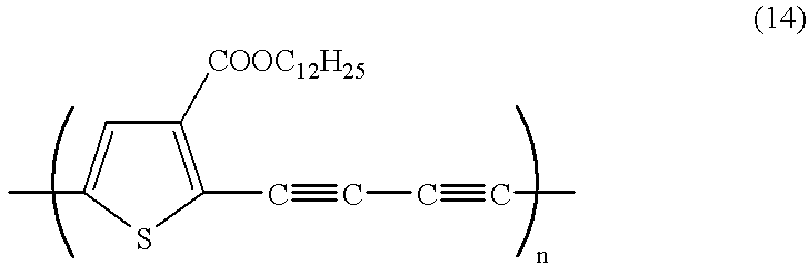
C1([COOC12H25])=C(C#CC#CC)SC(C)=C1
